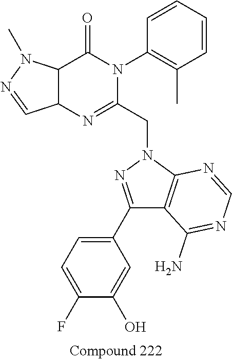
C12C(C(=O)N(C3=C(C)C=CC=C3)C(CN3N=C(C4=CC=C(F)C(O)=C4)C4=C3N=CN=C4N)=N1)N(C)N=C2
